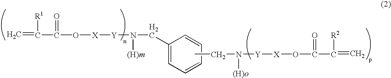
C1([H2C]N([(H)m])[Y][X]OC(C(=C)[R1])=O)=CC=CC=C1.CCN([(H)o])[Y][X]OC(=O)C([R2])=C
